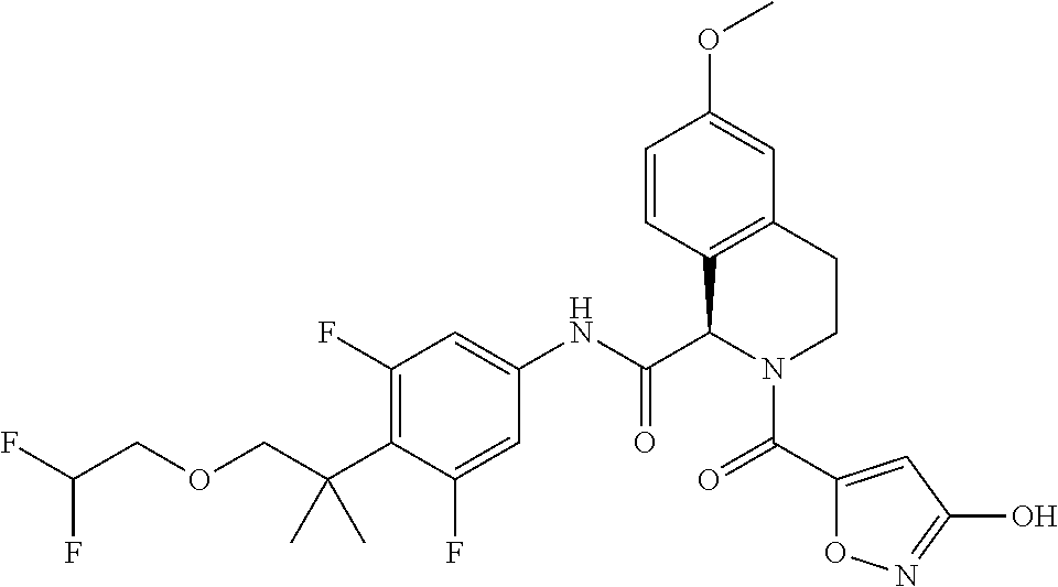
C1=CC2=C(C=C1OC)CCN(C(C1=CC(O)=NO1)=O)C2C(NC1=CC(F)=C(C(C)(C)COCC(F)F)C(F)=C1)=O
